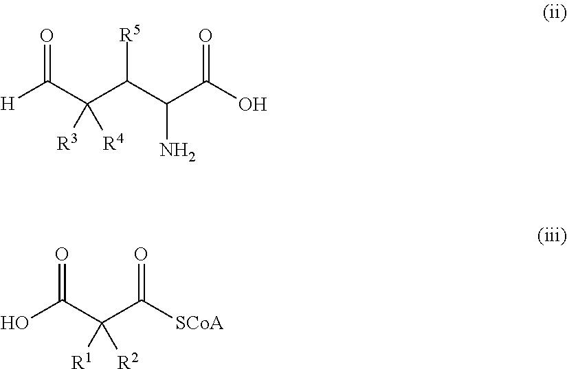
[H]C(C(C(C(C(O)=O)N)[R5])([R3])[R4])=O.OC(=O)C([R1])([R2])C([SCoA])=O
